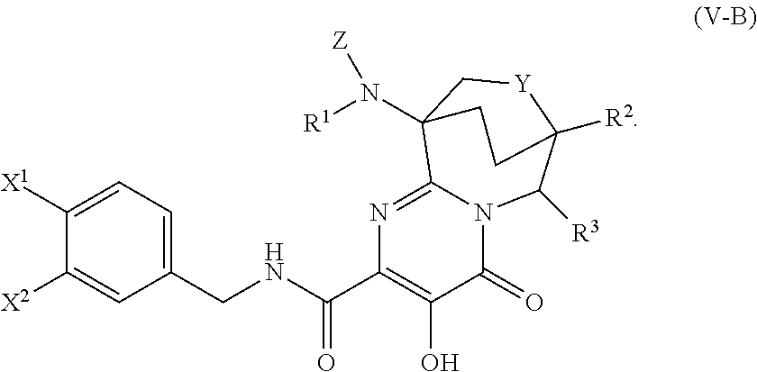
C1([X2])=CC(CNC(C2=C(O)C(=O)N3C(=N2)C2(N([R1])[Z])C[Y]C([R2])(C3[R3])CC2)=O)=CC=C1[X1]
